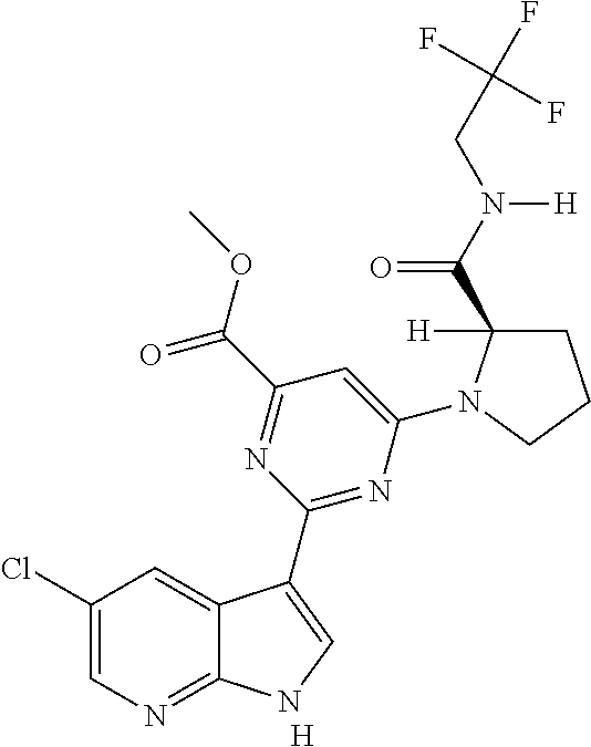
[H].C1=C(N2C(C(N(CC(F)(F)F)[H])=O)([H])CCC2)N=C(C2=CNC3=NC=C(Cl)C=C32)N=C1C(=O)OC
